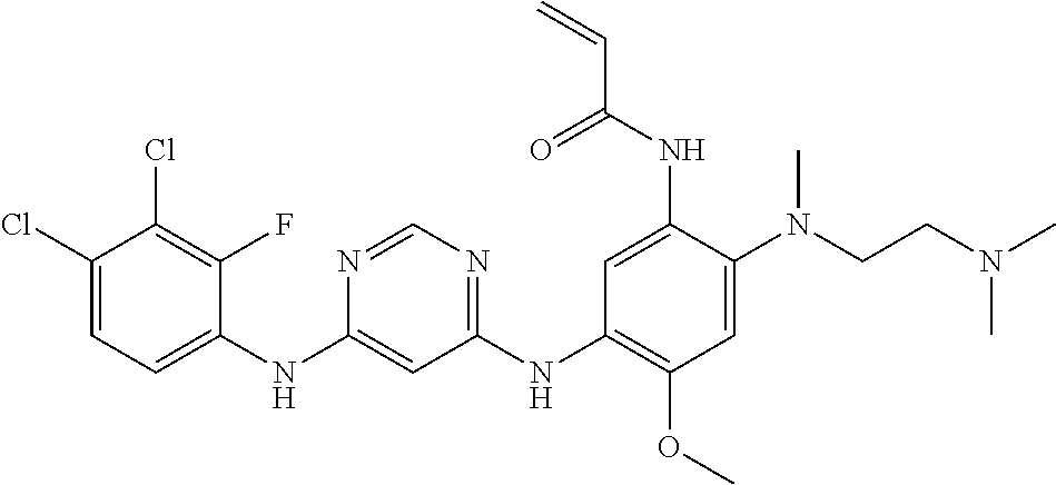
C1(NC2=CC=C(Cl)C(Cl)=C2F)=CC(NC2=C(OC)C=C(N(CCN(C)C)C)C(NC(C=C)=O)=C2)=NC=N1
